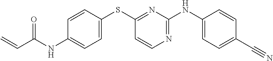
C1(C#N)=CC=C(NC2=NC=CC(SC3=CC=C(NC(C=C)=O)C=C3)=N2)C=C1
